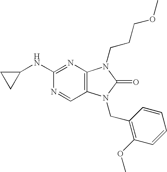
C1(NC2=NC3=C(C=N2)N(CC2=C(OC)C=CC=C2)C(=O)N3CCCOC)CC1
